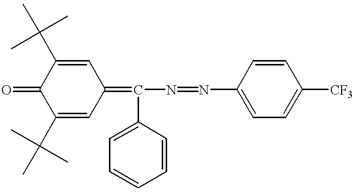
C1(C(C)(C)C)=CC(=C(N=NC2=CC=C([CF3])C=C2)C2=CC=CC=C2)C=C(C(C)(C)C)C1=O
